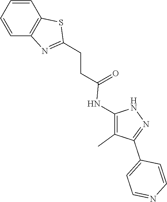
N1C(NC(CCC2=NC3=C(C=CC=C3)S2)=O)=C(C)C(C2=CC=NC=C2)=N1
